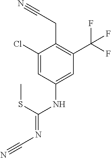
C1(Cl)=CC(NC(=NC#N)SC)=CC(C(F)(F)F)=C1CC#N
